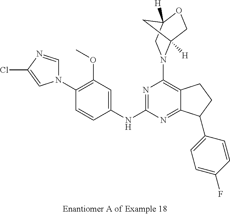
C1(N2C=NC(Cl)=C2)=C(OC)C=C(NC2=NC(N3C4([H])COC([H])(C3)C4)=C3C(=N2)C(C2=CC=C(F)C=C2)CC3)C=C1
